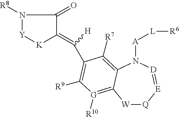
[W]1[Q][E]=[D]N([A][L][R6])C2=C([R7])C(C(=C3[K][Y]N([R8])C3=O)[H])=C([R9])[G]([R10])=C12
